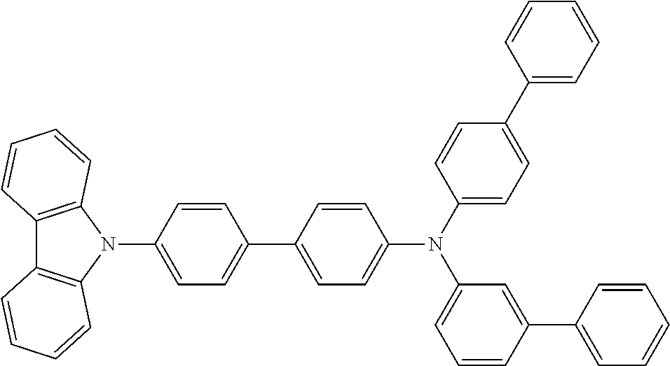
C1=CC(C2=CC=C(N3C4=C(C5=C3C=CC=C5)C=CC=C4)C=C2)=CC=C1N(C1=CC=C(C2=CC=CC=C2)C=C1)C1=CC=CC(C2=CC=CC=C2)=C1
